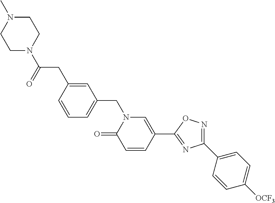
C1=CC(CC(N2CCN(C)CC2)=O)=CC(CN2C(=O)C=CC(C3=NC(C4=CC=C([OCF3])C=C4)=NO3)=C2)=C1
